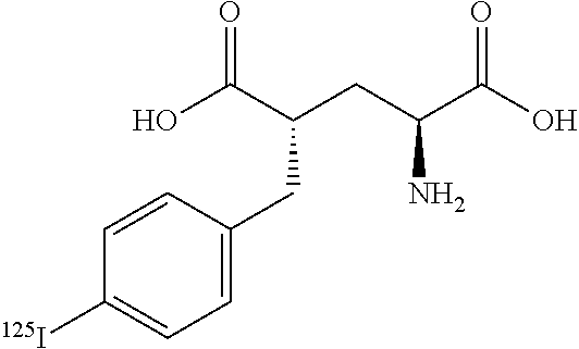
OC(C(CC(C(O)=O)N)CC1=CC=C([125I])C=C1)=O
